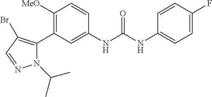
C1([MeO])=C(C2=C(Br)C=NN2C(C)C)C=C(NC(NC2=CC=C(F)C=C2)=O)C=C1
